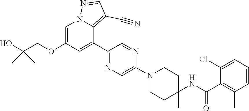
C1=C(OCC(O)(C)C)C=C(C2=NC=C(N3CCC(NC(C4=C(C)C=CC=C4Cl)=O)(C)CC3)N=C2)C2=C(C#N)C=NN12
